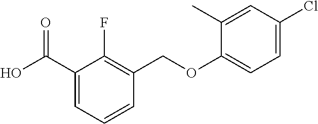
C1(C(O)=O)=CC=CC(COC2=CC=C(Cl)C=C2C)=C1F
